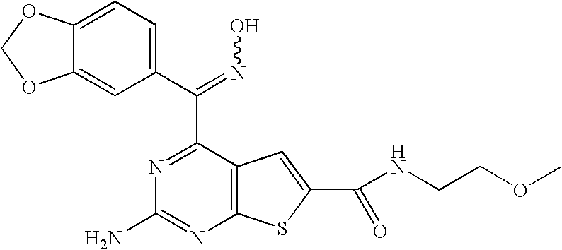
C12=CC(C(=NO)C3=NC(N)=NC4=C3C=C(C(NCCOC)=O)S4)=CC=C1OCO2
